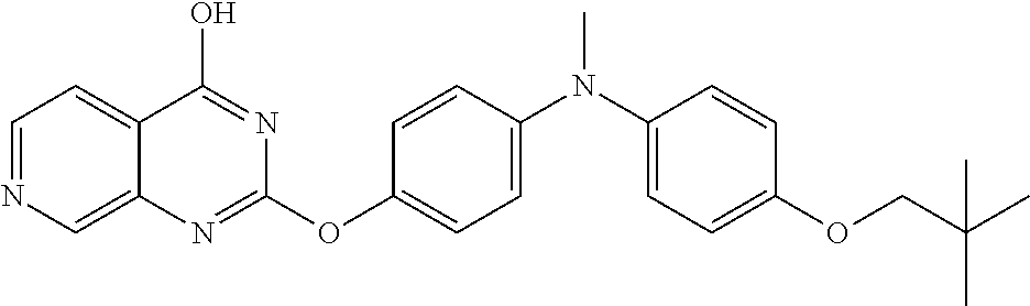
C1=NC=C2C(=C1)C(O)=NC(OC1=CC=C(N(C)C3=CC=C(OCC(C)(C)C)C=C3)C=C1)=N2
